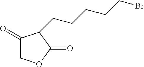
C1(=O)COC(=O)C1CCCCCBr
